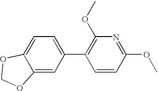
C1=C2C(=CC(C3=C(OC)N=C(OC)C=C3)=C1)OCO2
